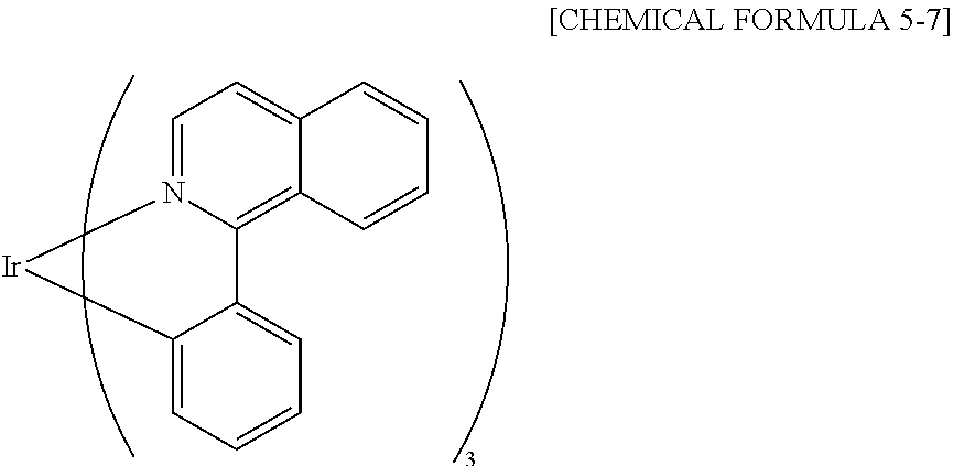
C1=N2C(=C3C(=C1)C=CC=C3)C1=CC=CC=C1[Ir]2
